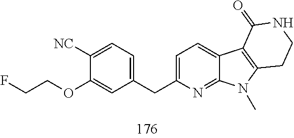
C1([NC])=CC=C(CC2=CC=C3C(=N2)N(C)C2=C3C(=O)NCC2)C=C1OCCF
